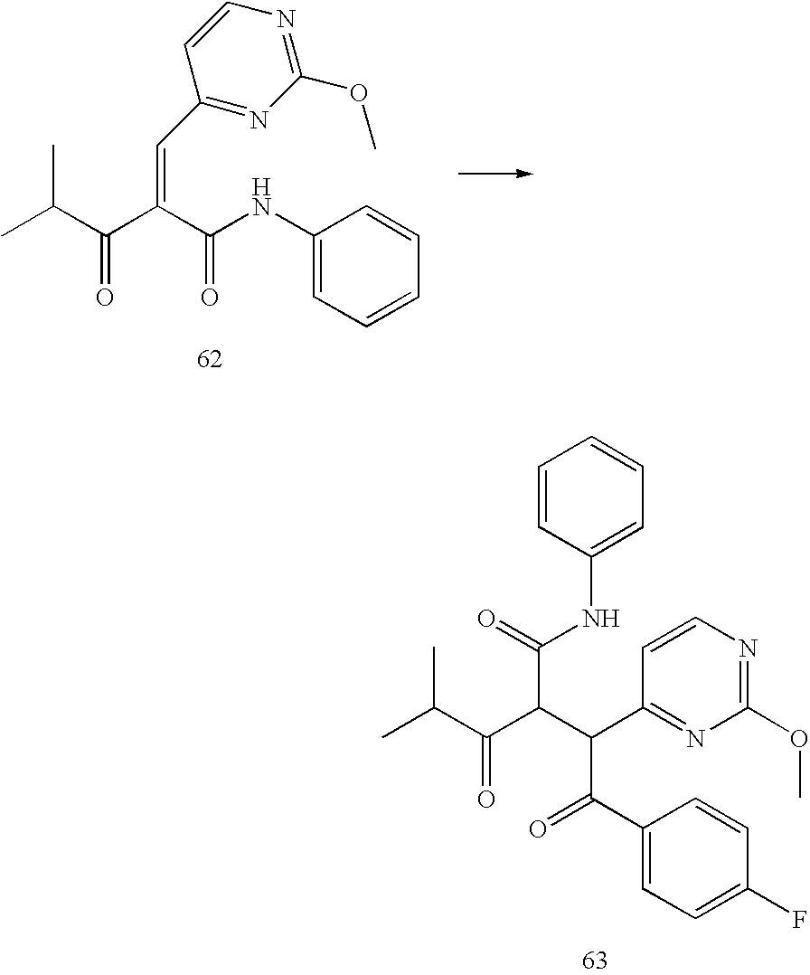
C1(NC(C(C(C(C)C)=O)=CC2=NC(OC)=NC=C2)=O)=CC=CC=C1.C1(C(C(C2=NC(OC)=NC=C2)C(C(C(C)C)=O)C(=O)NC2=CC=CC=C2)=O)=CC=C(F)C=C1
